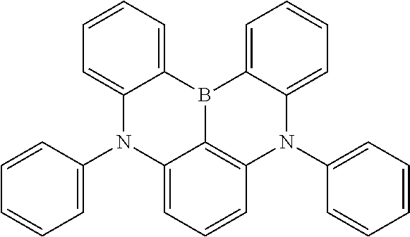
C1=CC(N2C3=CC=CC=C3B3C4=C(C=CC=C24)N(C2=CC=CC=C2)C2=CC=CC=C32)=CC=C1
